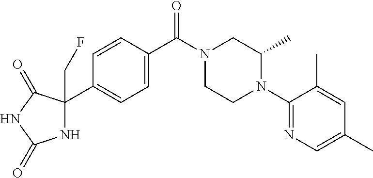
N1C(CF)(C2=CC=C(C(N3CCN(C4=NC=C(C)C=C4C)C(C)C3)=O)C=C2)C(=O)NC1=O
